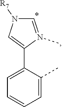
C1=C(C2=CN([R7])C=N2C)C(C)=CC=C1
